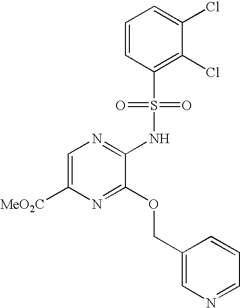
C1=C([MeO2C])N=C(OCC2=CN=CC=C2)C(NS(C2=C(Cl)C(Cl)=CC=C2)(=O)=O)=N1
